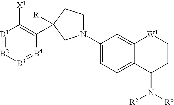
[B1]1=[B2][B3]=[B4]C(C2([R])CCN(C3=CC=C4C(=C3)[W1]CCC4N([R5])[R6])C2)=C1[X1]
